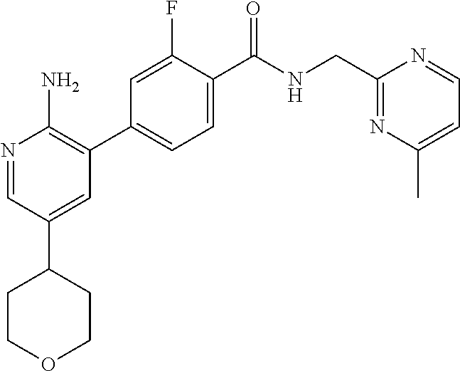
N1=CC(C2CCOCC2)=CC(C2=CC=C(C(NCC3=NC(C)=CC=N3)=O)C(F)=C2)=C1N
